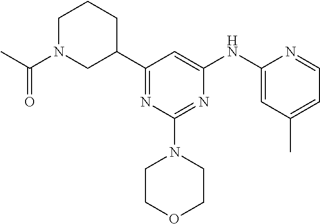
C1(C2CCCN(C(C)=O)C2)=NC(N2CCOCC2)=NC(NC2=CC(C)=CC=N2)=C1
